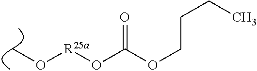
[R25a](OC(OCCCC)=O)OC
